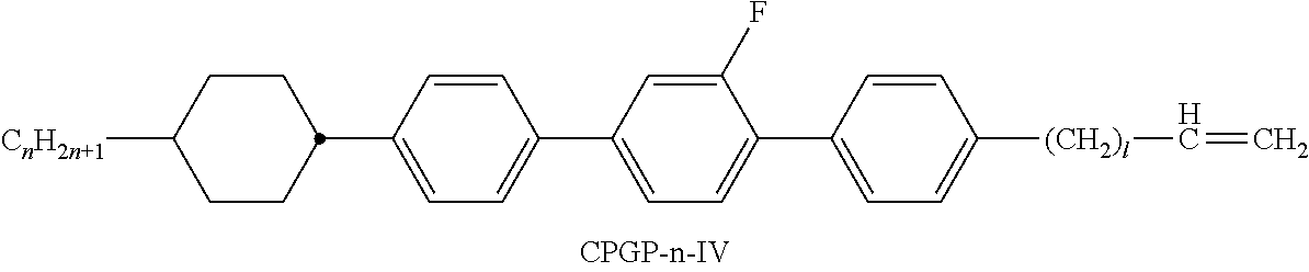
C1([CnH2n+1])CCC(C2=CC=C(C3=CC=C(C4=CC=C([(CH2)l]C=C)C=C4)C(F)=C3)C=C2)CC1
